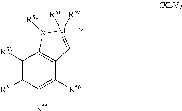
C1([R53])=C([R54])C([R55])=C([R56])C2=C1[X]([R50])[M]([R52])([Y])([R51])=C2
